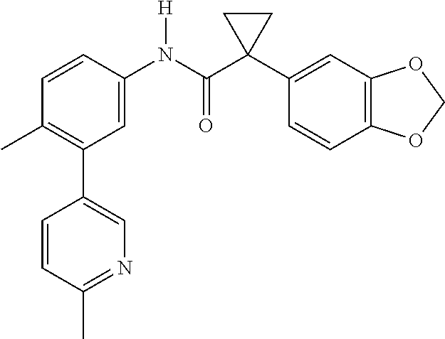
C1=C(N(C(C2(C3=CC4=C(C=C3)OCO4)CC2)=O)[H])C=CC(C)=C1C1=CN=C(C)C=C1
